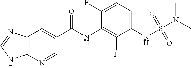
C12=C(N=CC(C(NC3=C(F)C(NS(=O)(=O)N(C)C)=CC=C3F)=O)=C1)NC=N2
